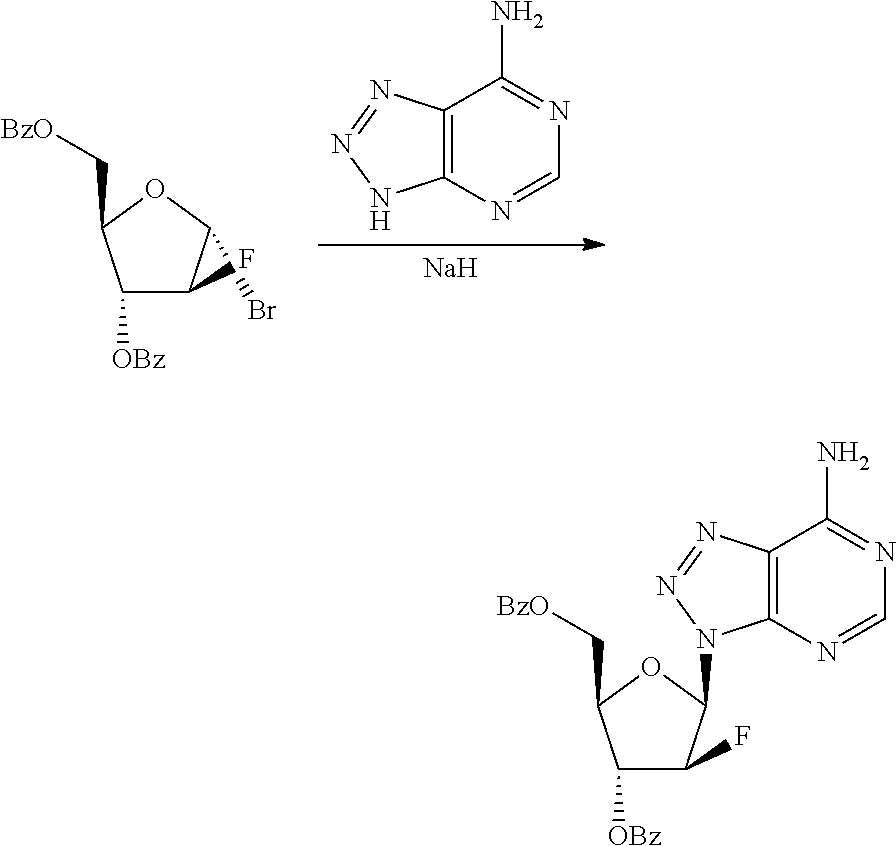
C12=C(N=CN=C1N)NN=N2.[Na].C1([OBz])C(C[BzO])OC(Br)C1F.C1([OBz])C(C[BzO])OC(N2C3=C(C(N)=NC=N3)N=N2)C1F
